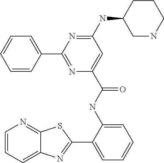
C1=CC=C2C(=N1)SC(C1=CC=CC=C1NC(=O)C1=CC(NC3CNCCC3)=NC(C3=CC=CC=C3)=N1)=N2
